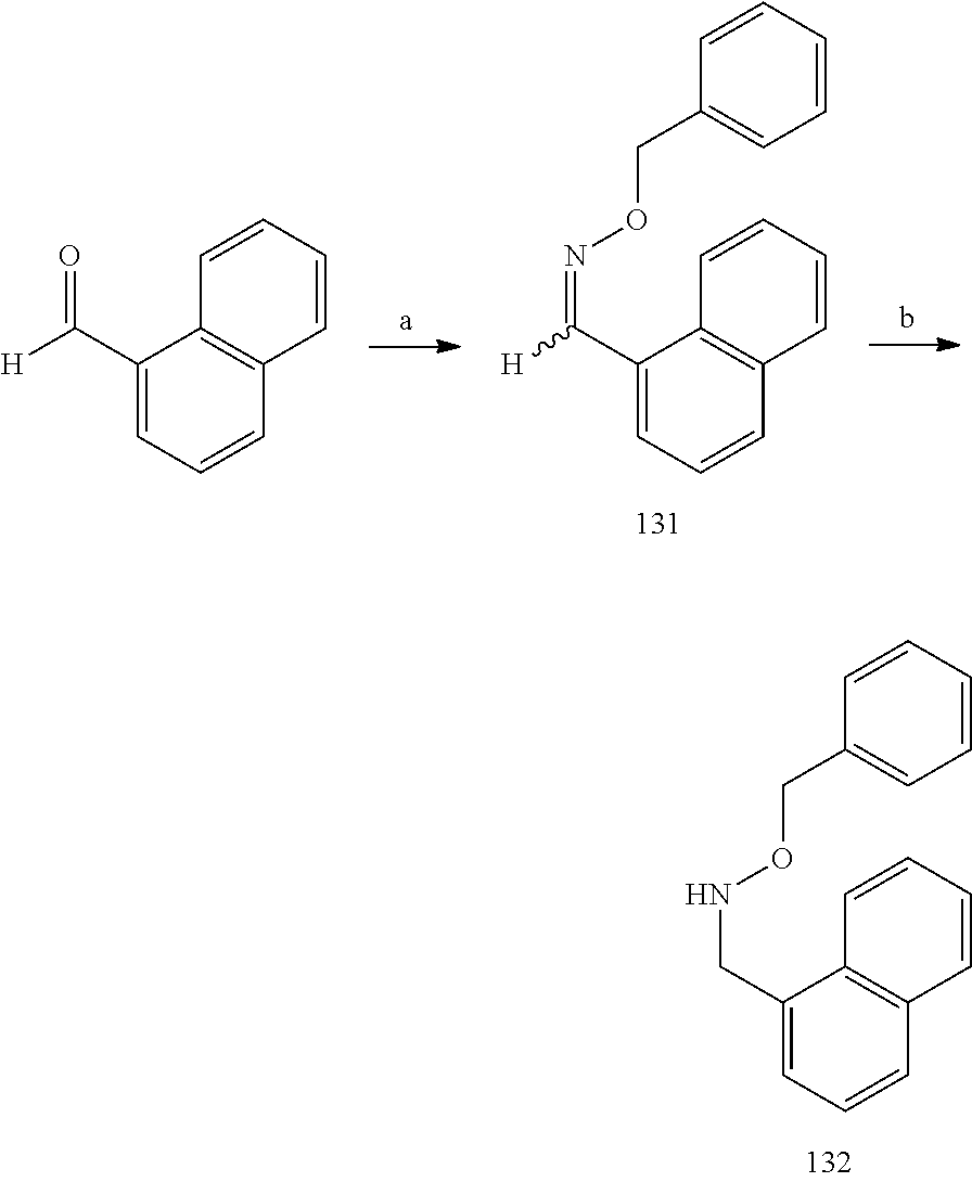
C1(CNOCC2=CC=CC=C2)=CC=CC2=C1C=CC=C2.C1(C([H])=NOCC2=CC=CC=C2)=CC=CC2=C1C=CC=C2.C1(C([H])=O)=CC=CC2=C1C=CC=C2
